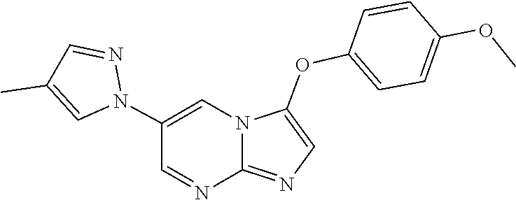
C12=NC=C(OC3=CC=C(OC)C=C3)N1C=C(N1N=CC(C)=C1)C=N2
